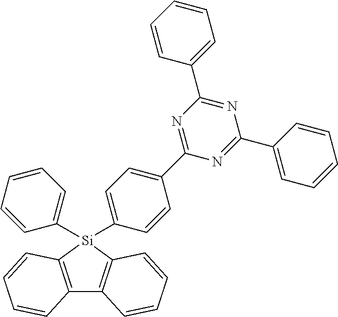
C12=C([Si](C3=CC=CC=C3)(C3=CC=C(C4=NC(C5=CC=CC=C5)=NC(C5=CC=CC=C5)=N4)C=C3)C3=C1C=CC=C3)C=CC=C2
